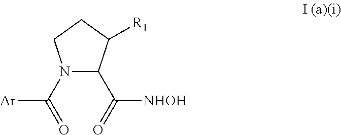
N1(C(=O)[Ar])C(C(=O)[NHOH])C([R1])CC1
